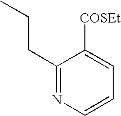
C1(CCC)=NC=CC=C1[COSEt]
